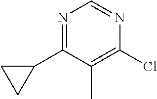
N1=C(C2CC2)C(C)=C(Cl)N=C1
